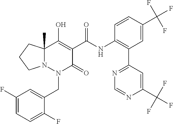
C1(F)=CC=C(F)C(CN2C(=O)C(C(=O)NC3=C(C4=NC=NC(C(F)(F)F)=C4)C=C(C(F)(F)F)C=C3)=C(O)C3(C)N2CCC3)=C1
